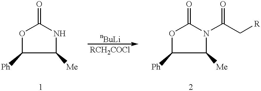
O1C([Ph])C([Me])NC1=O.O1C([Ph])C([Me])N(C(C[R])=O)C1=O
